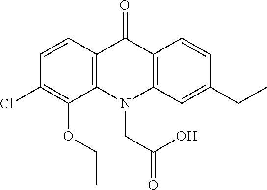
C12=C(N(CC(=O)O)C3=C(C1=O)C=CC(CC)=C3)C(OCC)=C(Cl)C=C2
